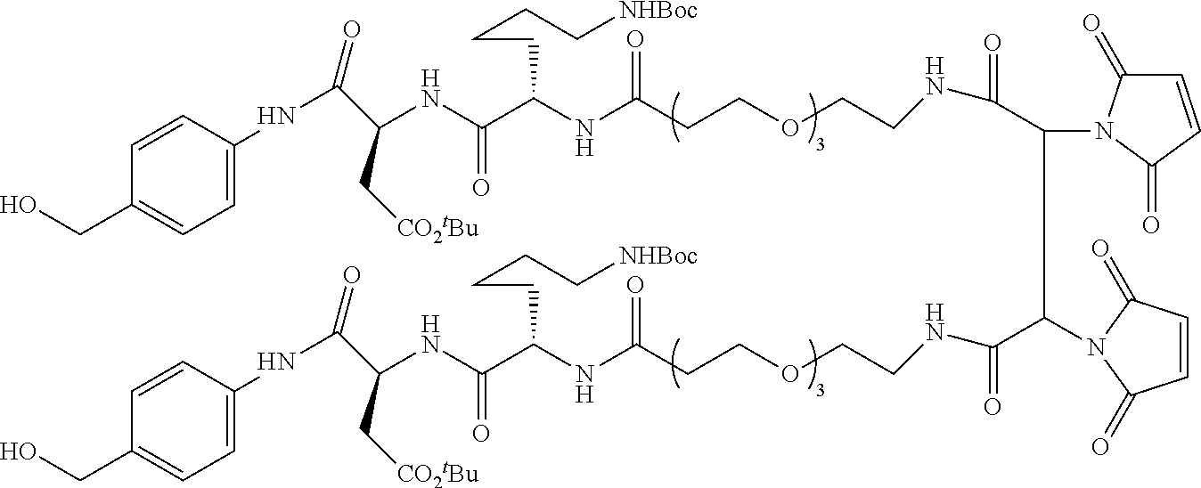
C1=C(NC(C(NC(C(NC(CCOCCNC(C(N2C(=O)C=CC2=O)C(C(NCCOCCC(NC(C(NC(C(NC2=CC=C(CO)C=C2)=O)C[CO2tBu])=O)CCCC[NHBoc])=O)=O)N2C(=O)C=CC2=O)=O)=O)CCCC[NHBoc])=O)C[CO2tBu])=O)C=CC(CO)=C1
